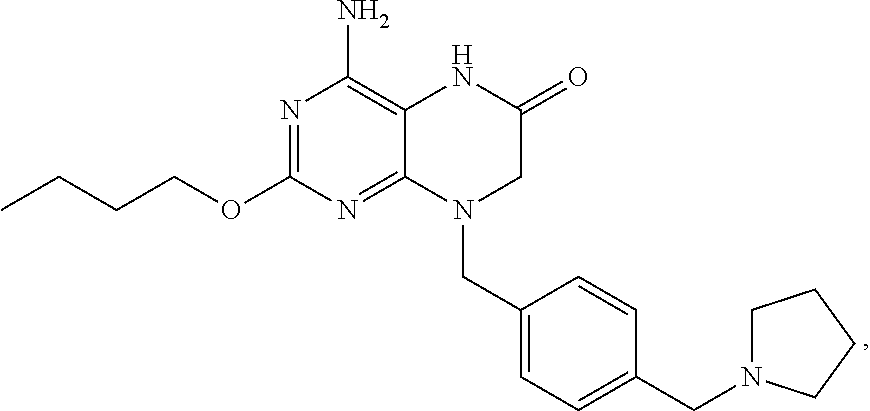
C12=NC(OCCCC)=NC(N)=C1NC(=O)CN2CC1=CC=C(CN2CCCC2)C=C1
